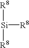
[R8][Si]([R8])[R8]
